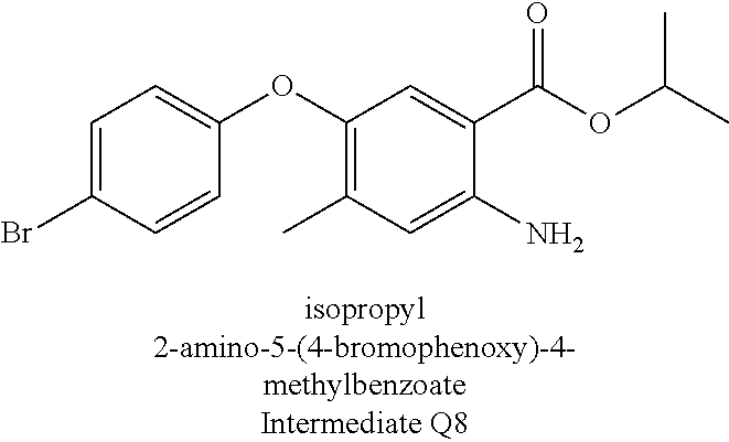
C1=C(Br)C=CC(OC2=C(C)C=C(N)C(C(OC(C)C)=O)=C2)=C1
